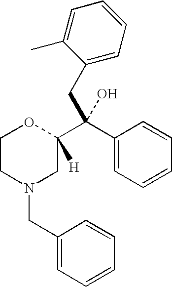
C1CN(CC2=CC=CC=C2)CC(C(CC2=CC=CC=C2C)(C2=CC=CC=C2)O)([H])O1
